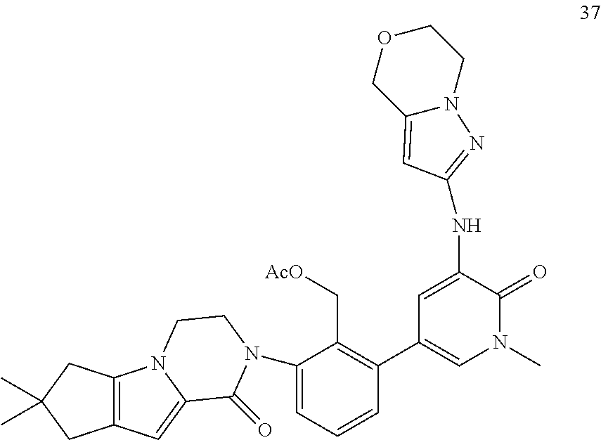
C1(C[AcO])=C(C2=CN(C)C(=O)C(NC3=NN4CCOCC4=C3)=C2)C=CC=C1N1C(=O)C2=CC3=C(N2CC1)CC(C)(C)C3
